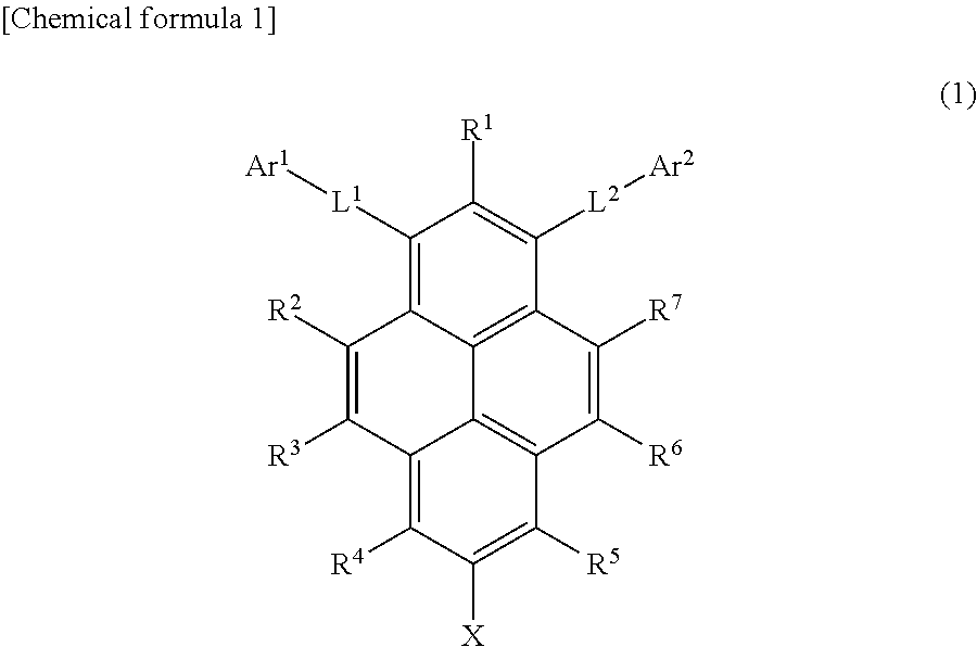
C1([L1][Ar1])=C2C3=C(C([L2][Ar2])=C1[R1])C([R7])=C([R6])C1=C3C(=C([R4])C([X])=C1[R5])C([R3])=C2[R2]
